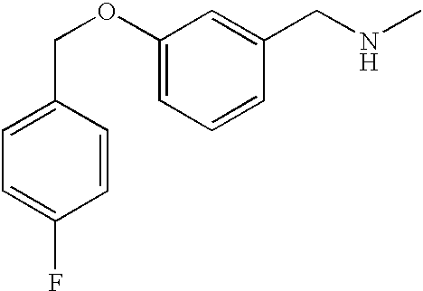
C1(COC2=CC=CC(CNC)=C2)=CC=C(F)C=C1
